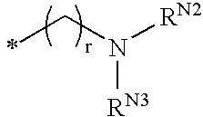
C(N([RN2])[RN3])C
